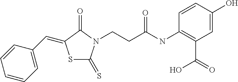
S1C(=S)N(CCC(NC2=C(C(=O)O)C=C(O)C=C2)=O)C(=O)C1=CC1=CC=CC=C1
